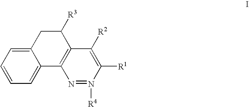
C12=CC=CC=C1C1=C(C([R3])C2)C([R2])=C([R1])N([R4])=N1
